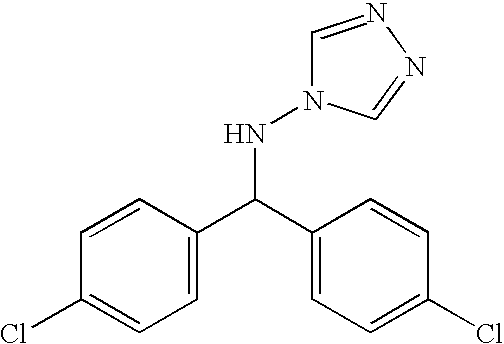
C1(C(C2=CC=C(Cl)C=C2)NN2C=NN=C2)=CC=C(Cl)C=C1
